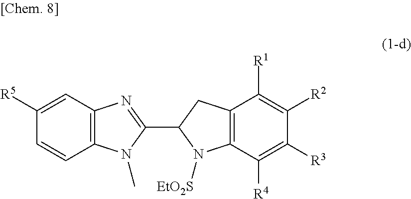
C12=C(C=C([R5])C=C1)N=C(C1N([EtO2S])C3=C(C1)C([R1])=C([R2])C([R3])=C3[R4])N2C
